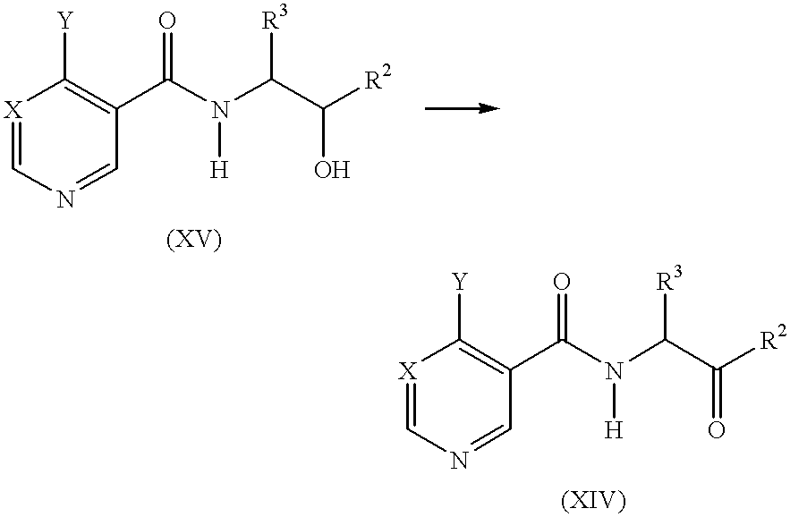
[X]1=CN=CC(C(N(C(C([R2])O)[R3])[H])=O)=C1[Y].[X]1=CN=CC(C(N(C(C([R2])=O)[R3])[H])=O)=C1[Y]
